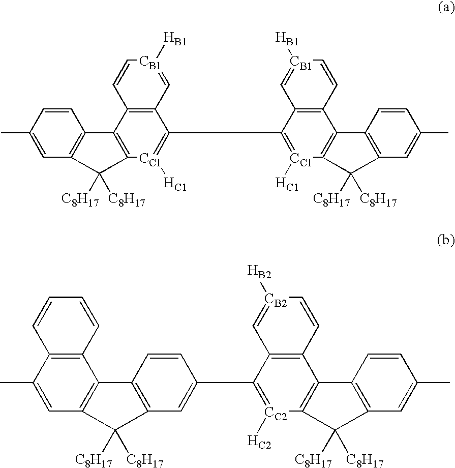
C1(C)=CC2=C(C=C1)C1=C([CC1]([HC1])=C(C3=[CC1]([HC1])C4=C(C5=C(C=C(C)C=C5)C4([C8H17])[C8H17])C4=C3C=[CB1]([HB1])C=C4)C3=C1C=C[CB1]([HB1])=C3)C2([C8H17])[C8H17].C1(C)=CC2=C(C3=C1C=CC=C3)C1=C(C=C(C3=[CC2]([HC2])C4=C(C5=C(C=C(C)C=C5)C4([C8H17])[C8H17])C4=C3C=[CB2]([HB2])C=C4)C=C1)C2([C8H17])[C8H17]
